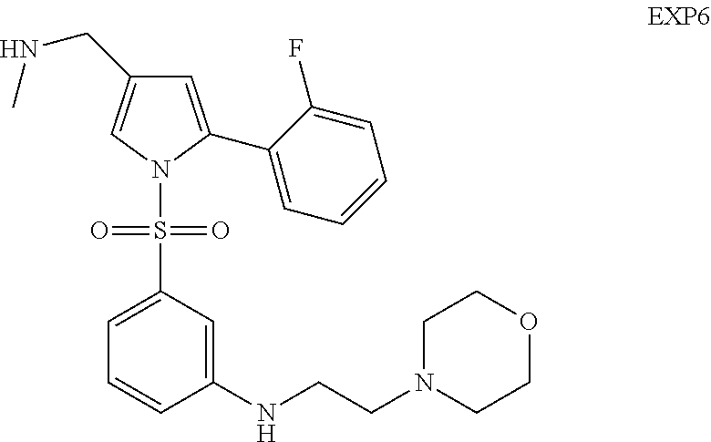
C1=C(C2=CC=CC=C2F)N(S(C2=CC=CC(NCCN3CCOCC3)=C2)(=O)=O)C=C1CNC
